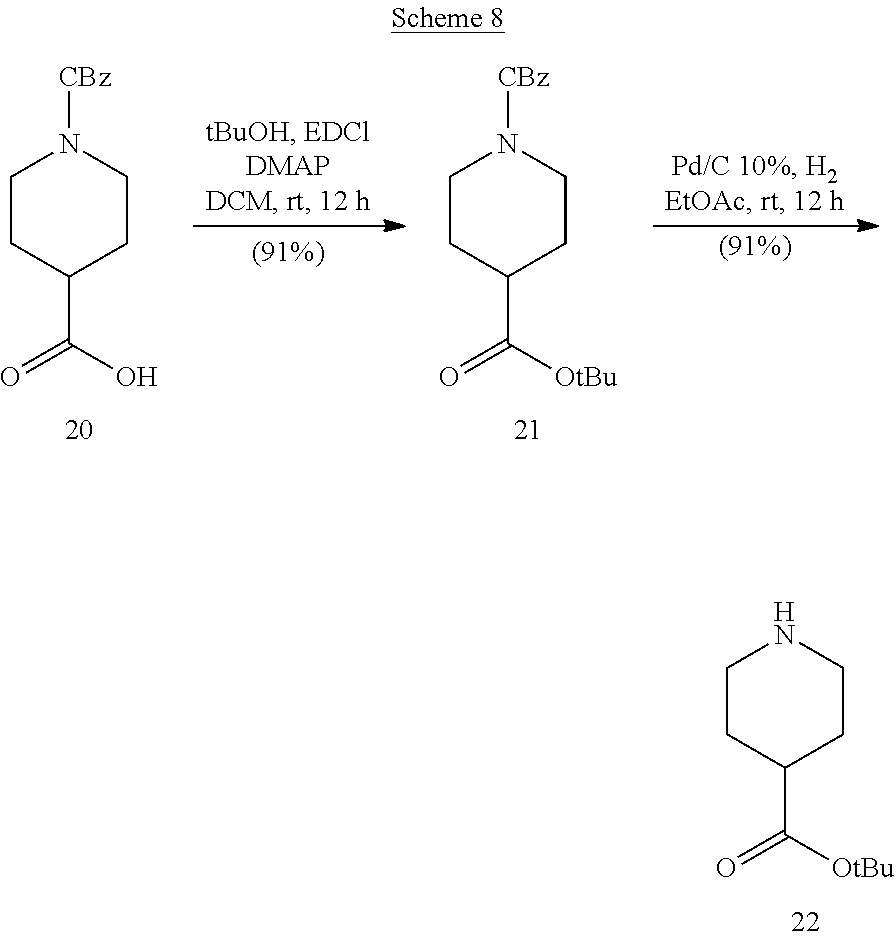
C1(C(=O)[OtBu])CCNCC1.C1(C(=O)O)CCN([CBz])CC1.C1(C(=O)[OtBu])CCN([CBz])CC1
